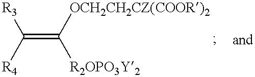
C(=C([OCH2CH2CZ(COOR)2])[R2OPO3Y2])([R3])[R4]
